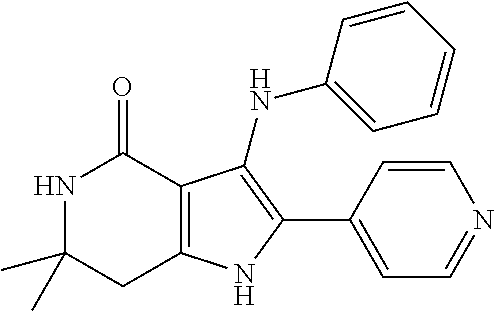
N1C(C)(C)CC2=C(C1=O)C(NC1=CC=CC=C1)=C(C1=CC=NC=C1)N2
